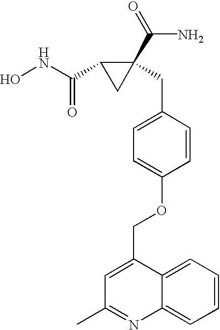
ONC(C1CC1(C(=O)N)CC1=CC=C(OCC2=CC(C)=NC3=CC=CC=C23)C=C1)=O
